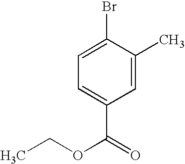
C1=C(C)C(Br)=CC=C1C(OCC)=O
